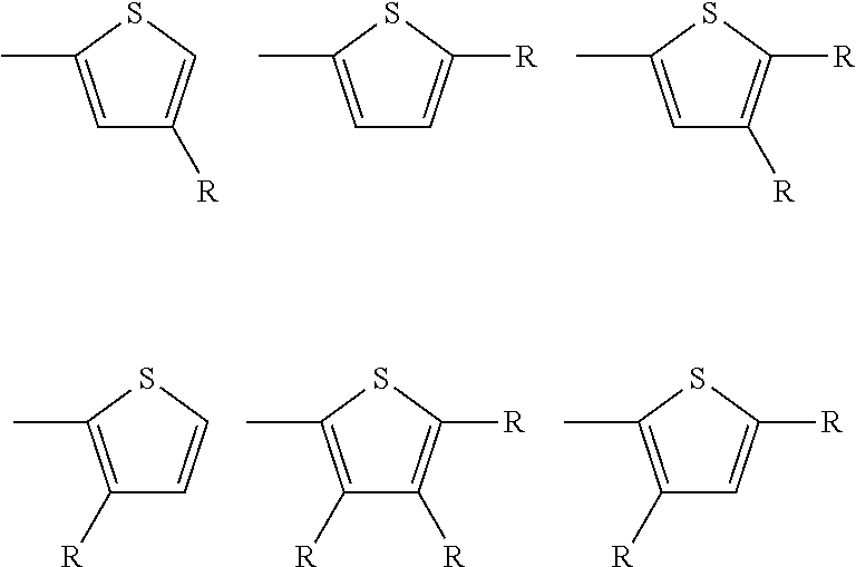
C1=C(C)SC=C1[R].C1=C(C)SC([R])=C1.C1=C(C)SC([R])=C1[R].C1([R])=C(C)SC([R])=C1[R].C1([R])=C(C)SC=C1.C1([R])=C(C)SC([R])=C1
